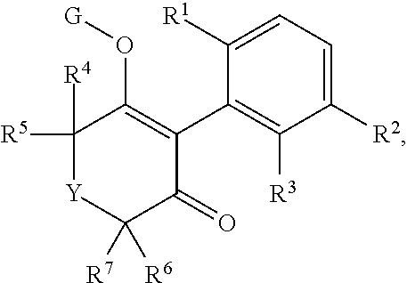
C1([R4])([R5])[Y]C([R6])([R7])C(=O)C(C2=C([R3])C([R2])=CC=C2[R1])=C1O[G]
